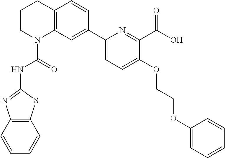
C1CN(C(=O)NC2=NC3=C(S2)C=CC=C3)C2=C(C1)C=CC(C1=CC=C(OCCOC3=CC=CC=C3)C(C(O)=O)=N1)=C2
